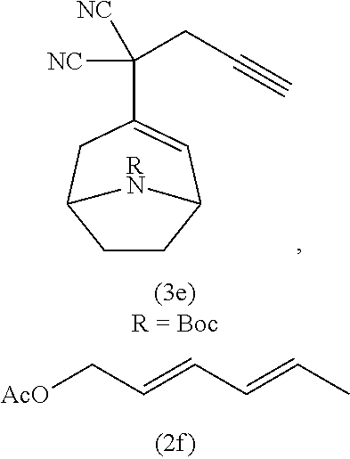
C1(C(CC#C)([NC])[NC])=CC2CCC(C1)[RN]2.[AcO]CC=CC=CC
